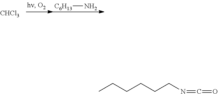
[CHCl3].[C6H13]N.C(N=C=O)CCCCC
